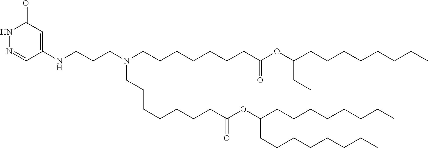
C(C(=O)OC(CCCCCCCC)CCCCCCCC)CCCCCCN(CCCNC1=CC(=O)NN=C1)CCCCCCCC(OC(CC)CCCCCCCC)=O
